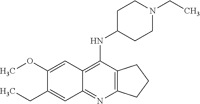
C1(OC)=CC2=C(NC3CCN(CC)CC3)C3=C(N=C2C=C1CC)CCC3
